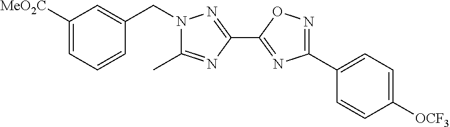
N1(CC2=CC([MeO2C])=CC=C2)N=C(C2=NC(C3=CC=C([OCF3])C=C3)=NO2)N=C1C
